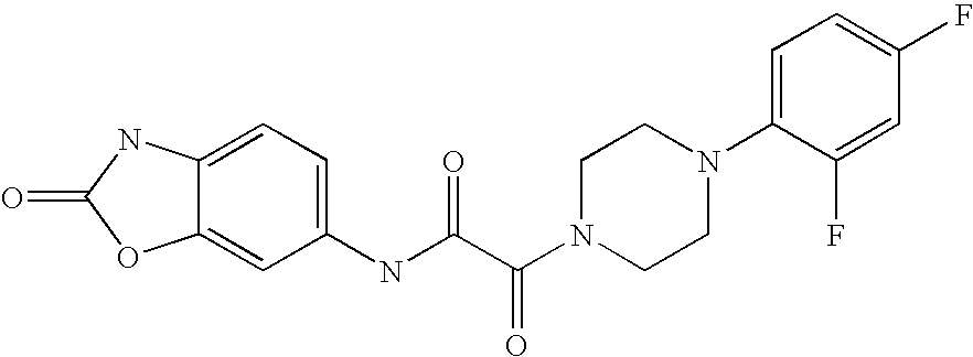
C12=CC=C(NC(C(N3CCN(C4=CC=C(F)C=C4F)CC3)=O)=O)C=C1OC(=O)N2
